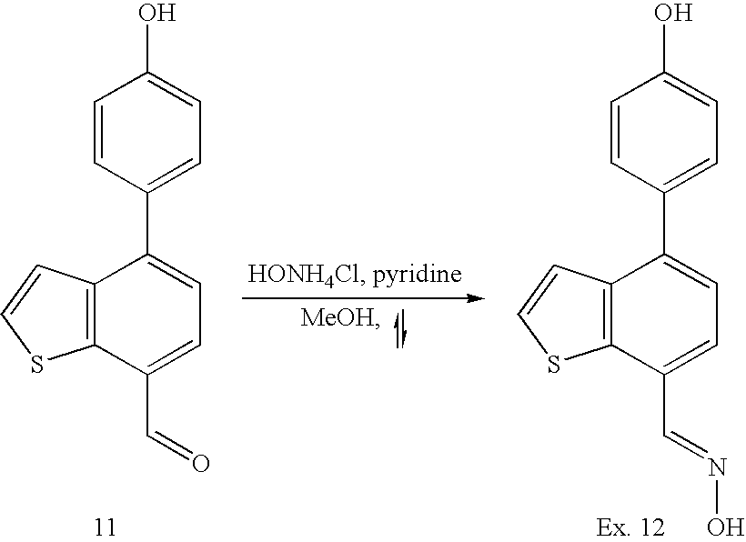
C12=C(C(C=O)=CC=C1C1=CC=C(O)C=C1)SC=C2.C12=C(C(C=NO)=CC=C1C1=CC=C(O)C=C1)SC=C2
